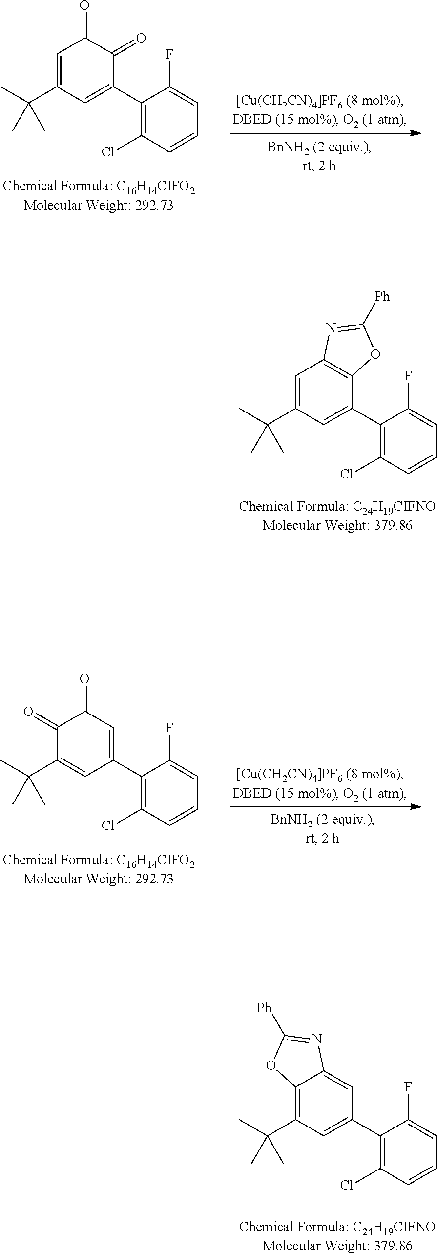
C1=C(C(C)(C)C)C=C(C2=C(Cl)C=CC=C2F)C2=C1N=C([Ph])O2.C1=C(C(C)(C)C)C=C(C2=C(Cl)C=CC=C2F)C(=O)C1=O.C1(=O)C(C(C)(C)C)=CC(C2=C(Cl)C=CC=C2F)=CC1=O.C12=C(C(C)(C)C)C=C(C3=C(Cl)C=CC=C3F)C=C1N=C([Ph])O2
